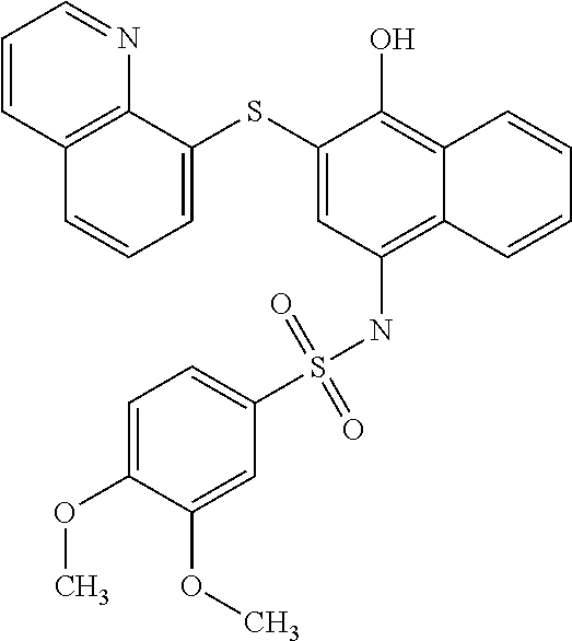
C1=C(SC2=CC(NS(C3=CC=C(OC)C(OC)=C3)(=O)=O)=C3C(=C2O)C=CC=C3)C2=C(C=C1)C=CC=N2
